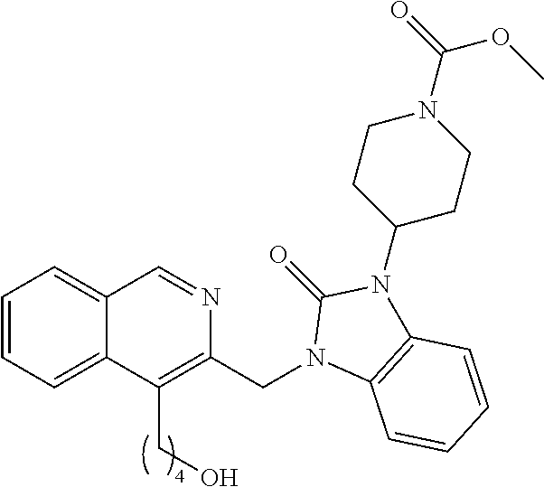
C1=CC=C2C(=C1)C=NC(CN1C3=C(N(C4CCN(C(OC)=O)CC4)C1=O)C=CC=C3)=C2CO
